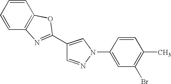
C1(C2=NC3=C(C=CC=C3)O2)=CN(C2=CC(Br)=C(C)C=C2)N=C1
